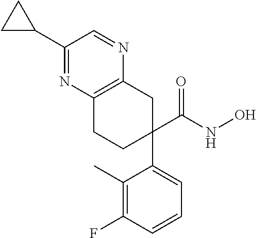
C1(C(NO)=O)(C2=CC=CC(F)=C2C)CC2=C(CC1)N=C(C1CC1)C=N2
